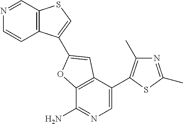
N1=CC2=C(C=C1)C(C1=CC3=C(C(N)=NC=C3C3=C(C)N=C(C)S3)O1)=CS2
